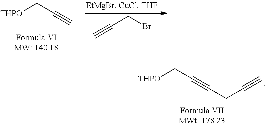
[THPO]CC#C.BrCC#C.[THPO]CC#CCC#C
